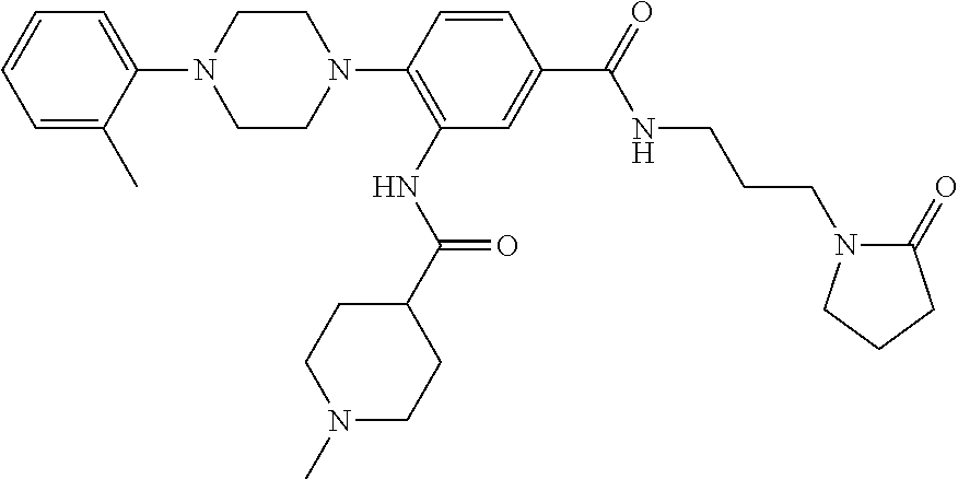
C1=CC(N2CCN(C3=CC=CC=C3C)CC2)=C(NC(=O)C2CCN(C)CC2)C=C1C(=O)NCCCN1C(=O)CCC1
